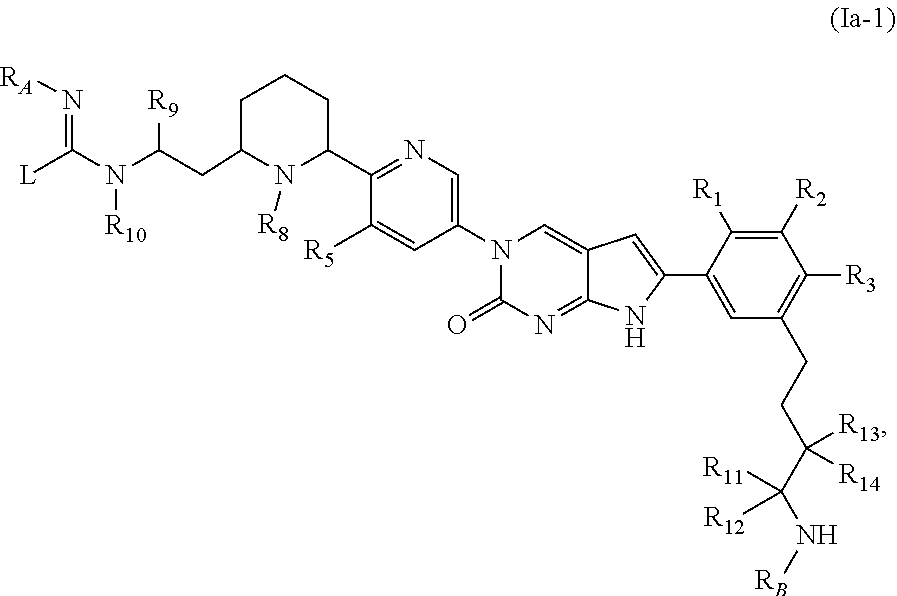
[L]C(N(C(CC1CCCC(C2=NC=C(N3C(=O)N=C4C(=C3)C=C(C3=CC(CCC(C(N[RB])([R11])[R12])([R13])[R14])=C([R3])C([R2])=C3[R1])N4)C=C2[R5])N1[R8])[R9])[R10])=N[RA]
